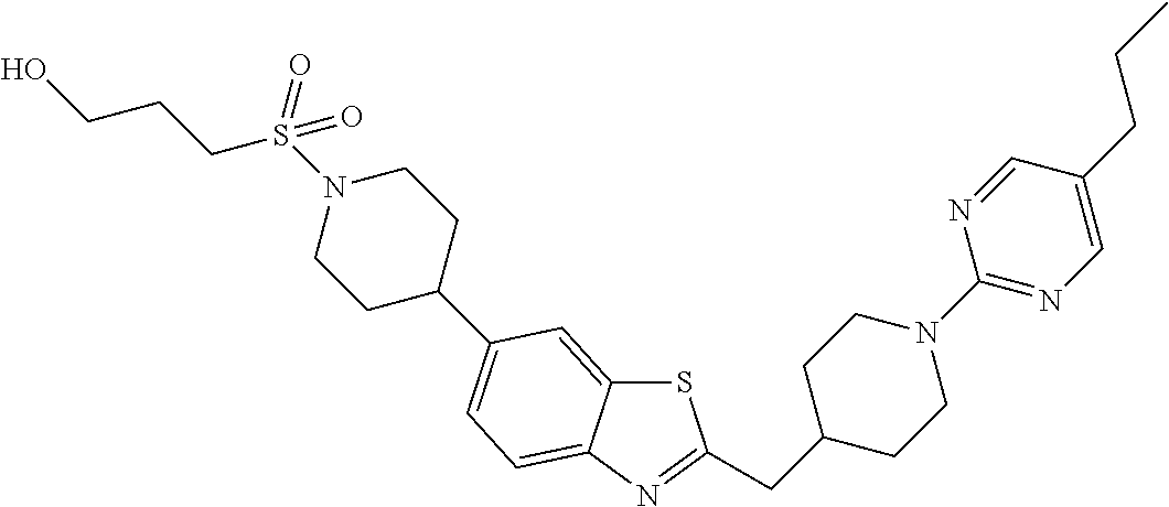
S1C2=CC(C3CCN(S(CCCO)(=O)=O)CC3)=CC=C2N=C1CC1CCN(C2=NC=C(CCC)C=N2)CC1
